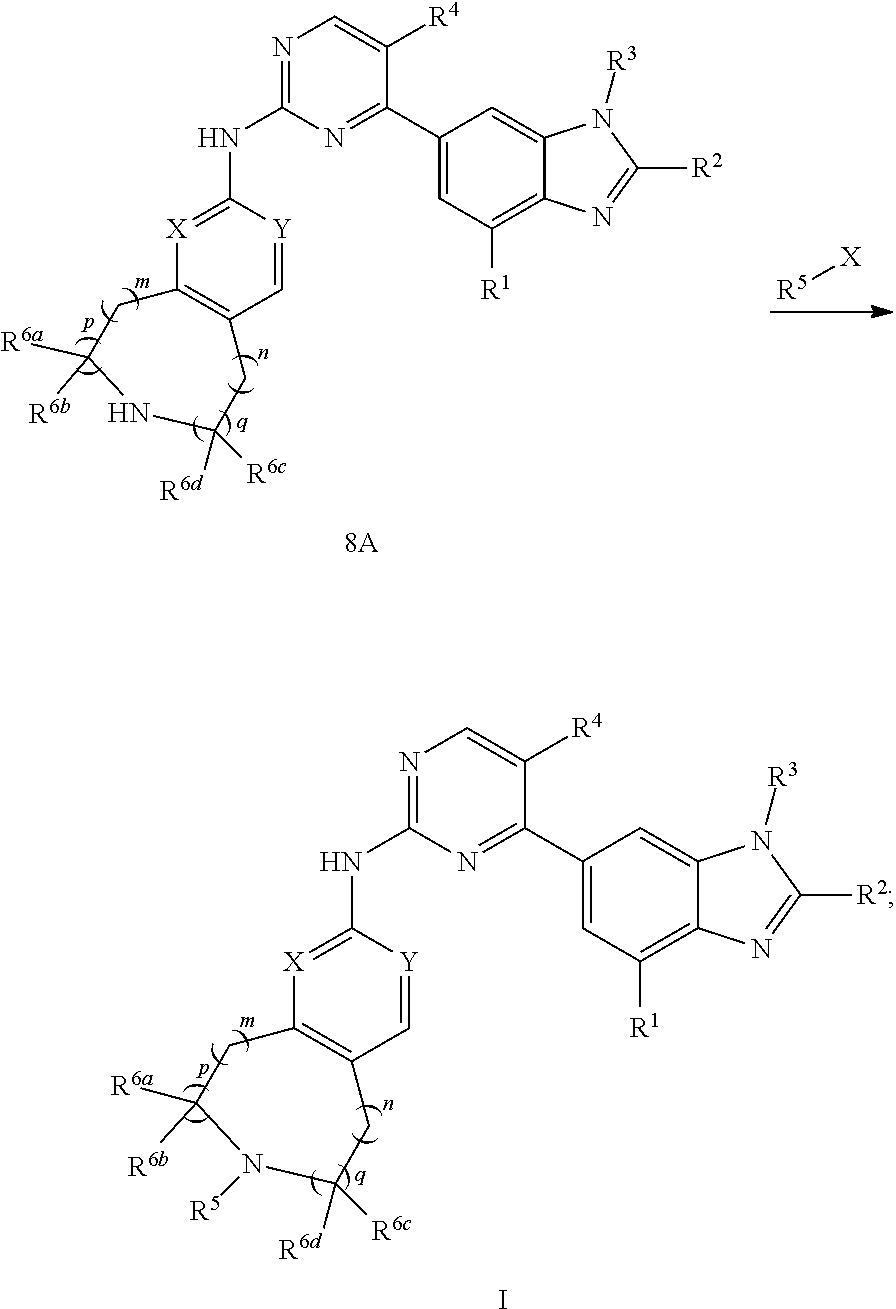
I.C1(C2=NC(NC3=[X]C4=C(C=[Y]3)CC([R6d])([R6c])N([R5])C([R6a])([R6b])C4)=NC=C2[R4])=CC([R1])=C2C(=C1)N([R3])C([R2])=N2.C1(C2=NC(NC3=[X]C4=C(C=[Y]3)CC([R6d])([R6c])NC([R6a])([R6b])C4)=NC=C2[R4])=CC([R1])=C2C(=C1)N([R3])C([R2])=N2.[X][R5]
